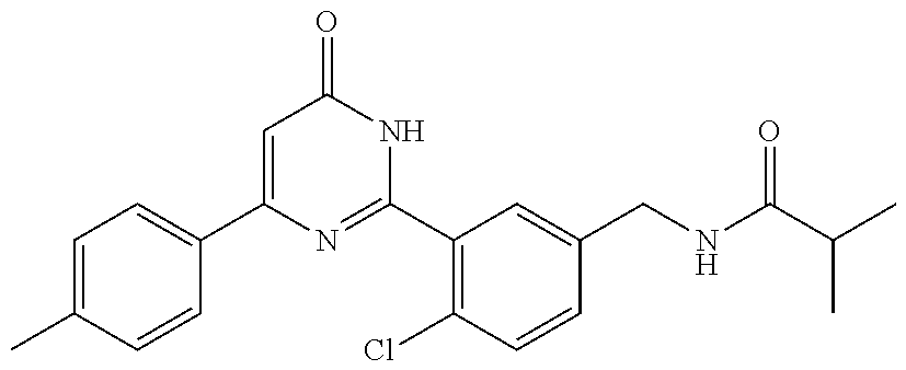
C1(C2=CC=C(C)C=C2)=CC(=O)NC(C2=C(Cl)C=CC(CNC(C(C)C)=O)=C2)=N1
